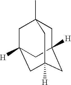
C1C2([H])CC3([H])CC([H])(CC1(C)C3)C2
